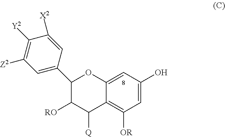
C1=C(O)C=C2C(=C1[OR])C([Q])C([RO])C(C1=CC([Z2])=C([Y2])C([X2])=C1)O2
